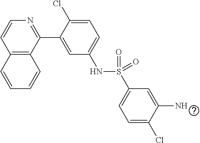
C12=C(C(C3=CC(NS(C4=CC=C(Cl)C(N)=C4)(=O)=O)=CC=C3Cl)=NC=C1)C=CC=C2
